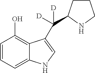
C1=CC=C2C(=C1O)C(C([D])([D])C1CCCN1)=CN2
